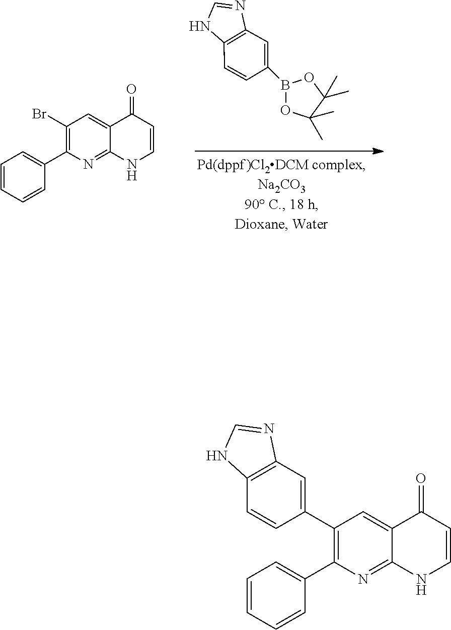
C1(C2=CC3=C(C=C2)NC=N3)=C(C2=CC=CC=C2)N=C2C(=C1)C(=O)C=CN2.C12=C(C=C(B3OC(C)(C)C(C)(C)O3)C=C1)N=CN2.C1(Br)=C(C2=CC=CC=C2)N=C2C(=C1)C(=O)C=CN2
